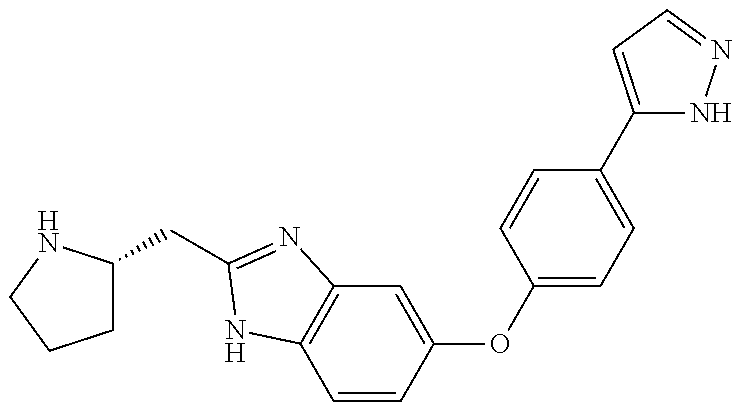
C1C(CC2=NC3=C(C=CC(OC4=CC=C(C5=CC=NN5)C=C4)=C3)N2)NCC1
